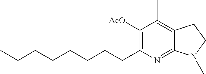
C1(CCCCCCCC)=C([AcO])C(C)=C2C(=N1)N(C)CC2
